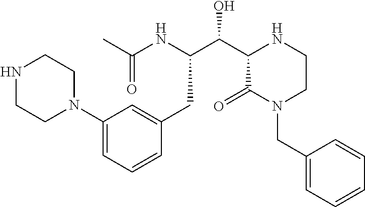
C1(N2CCNCC2)=CC=CC(CC(C(O)C2C(=O)N(CC3=CC=CC=C3)CCN2)NC(C)=O)=C1
